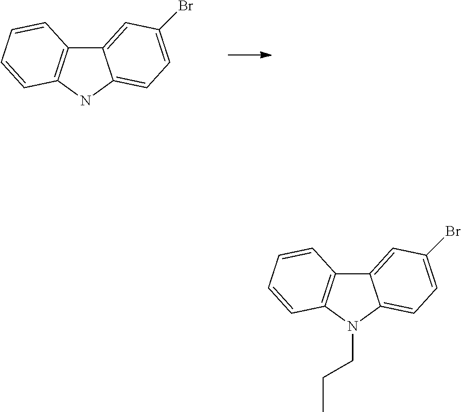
C12=CC(Br)=CC=C1NC1=C2C=CC=C1.C12=CC(Br)=CC=C1N(CCC)C1=C2C=CC=C1
